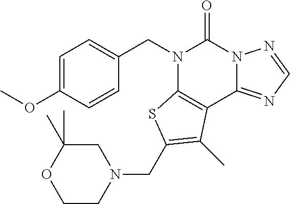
C1=C(OC)C=CC(CN2C3=C(C4=NC=NN4C2=O)C(C)=C(CN2CC(C)(C)OCC2)S3)=C1
